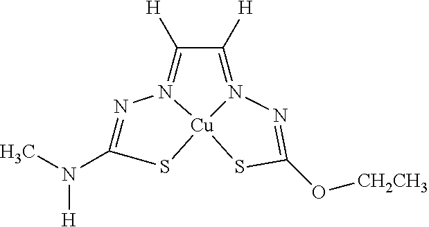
N1=C(N(C)[H])S[Cu]23N1=C([H])C([H])=N2N=C(O[CH2CH3])S3
